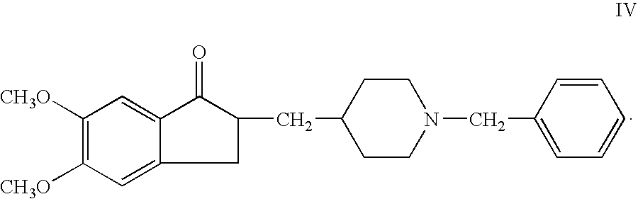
C1([CH3O])=C([CH3O])C=C2C(=C1)C(=O)C(CC1CCN(CC3=CC=CC=C3)CC1)C2
